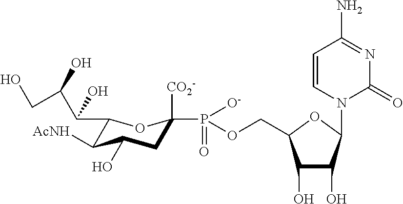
C1(O)C(O)C(N2C(=O)N=C(N)C=C2)OC1COP([O-])(=O)C1([CO2-])CC(O)C([AcNH])C(C(O)C(O)CO)O1
